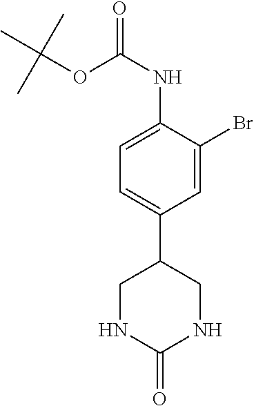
C1(Br)=CC(C2CNC(=O)NC2)=CC=C1NC(=O)OC(C)(C)C
